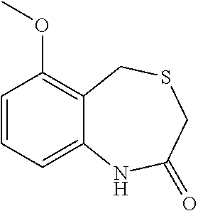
C1=CC(OC)=C2C(=C1)NC(=O)CSC2
